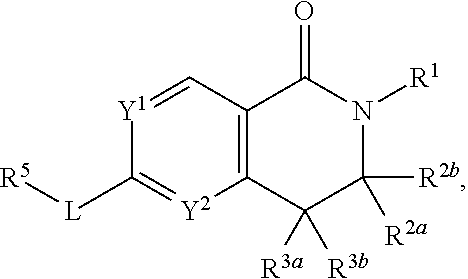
[Y1]1=CC2=C([Y2]=C1[L][R5])C([R3b])([R3a])C([R2b])([R2a])N([R1])C2=O
